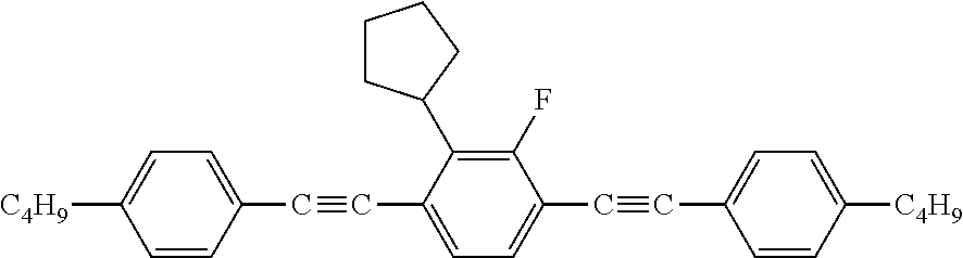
C1(C#CC2=CC=C(C#CC3=CC=C([C4H9])C=C3)C(F)=C2C2CCCC2)=CC=C([C4H9])C=C1
